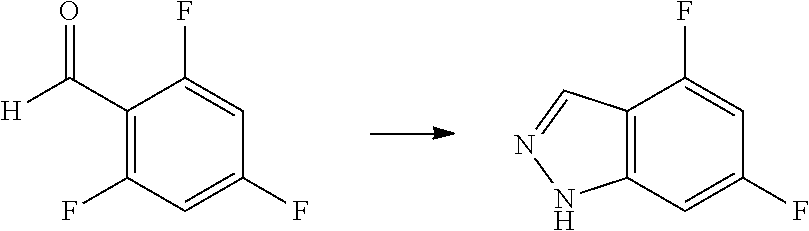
C1(C([H])=O)=C(F)C=C(F)C=C1F.C12=C(C=C(F)C=C1F)NN=C2
